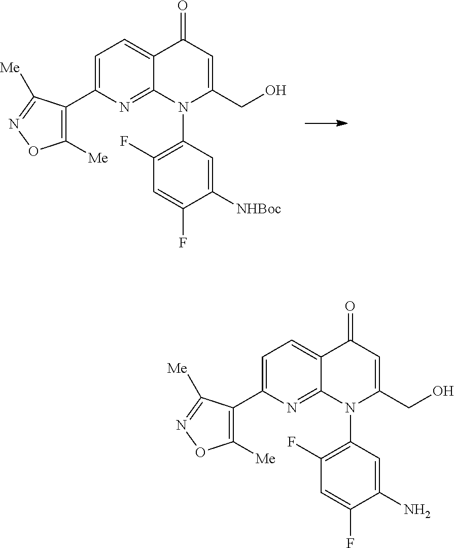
C1([Me])=C(C2=CC=C3C(=N2)N(C2=C(F)C=C(F)C([NHBoc])=C2)C(CO)=CC3=O)C([Me])=NO1.C1([Me])=C(C2=CC=C3C(=N2)N(C2=C(F)C=C(F)C(N)=C2)C(CO)=CC3=O)C([Me])=NO1
